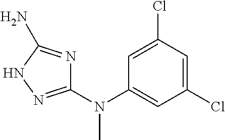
C1=C(Cl)C=C(Cl)C=C1N(C1=NNC(N)=N1)C
